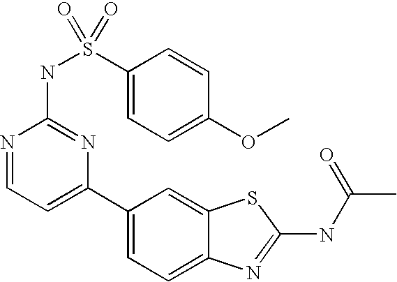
C1(C2=CC=NC(NS(C3=CC=C(OC)C=C3)(=O)=O)=N2)=CC=C2C(=C1)SC(NC(C)=O)=N2
